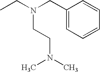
CCN(CC1=CC=CC=C1)CCN(C)C
